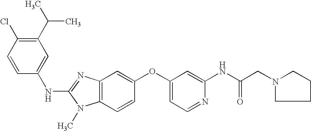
C1(C(C)C)=C(Cl)C=CC(NC2=NC3=C(N2C)C=CC(OC2=CC=NC(NC(CN4CCCC4)=O)=C2)=C3)=C1
